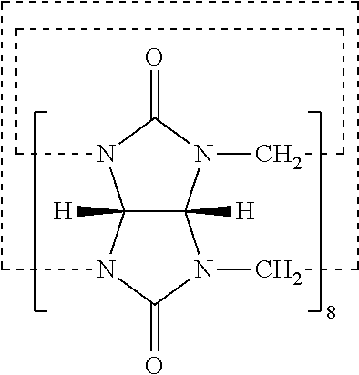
C12([H])C([H])(N3C(=O)N1CCCCC3)N1C(=O)N2CCCCC1
